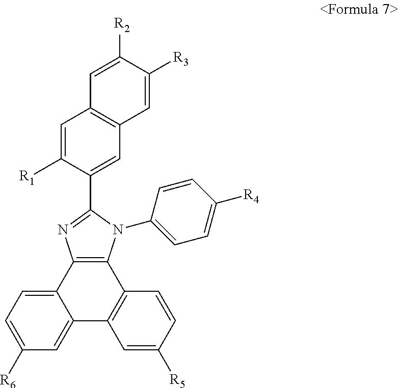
C1=C([R1])C(C2=NC3=C(N2C2=CC=C([R4])C=C2)C2=C(C=C([R5])C=C2)C2=CC([R6])=CC=C32)=CC2=C1C=C([R2])C([R3])=C2
